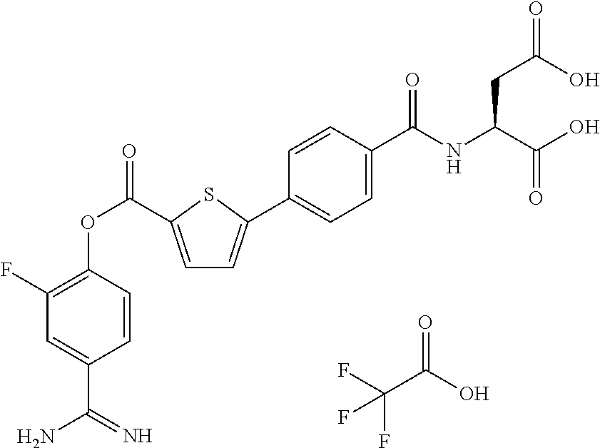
FC(C(O)=O)(F)F.C1=C(C(OC2=C(F)C=C(C(=N)N)C=C2)=O)SC(C2=CC=C(C(NC(C(O)=O)CC(=O)O)=O)C=C2)=C1
